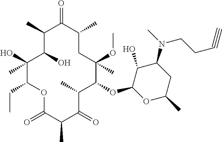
C1(O)C(O)(C)C(CC)OC(=O)C(C)C(=O)C(C)C(OC2OC(C)CC(N(C)CCC#C)C2O)C(C)(OC)CC(C)C(=O)C1C
